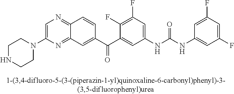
C1NCCN(C2=CN=C3C(=N2)C=C(C(C2=CC(NC(NC4=CC(F)=CC(F)=C4)=O)=CC(F)=C2F)=O)C=C3)C1
